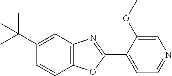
C1(C(C)(C)C)=CC2=C(C=C1)OC(C1=CC=NC=C1OC)=N2
